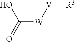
C([W][V][R3])(=O)O
